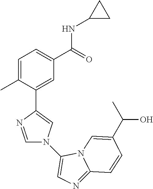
C1=C(C)C(C2=CN(C3=CN=C4N3C=C(C(C)O)C=C4)C=N2)=CC(C(=O)NC2CC2)=C1
